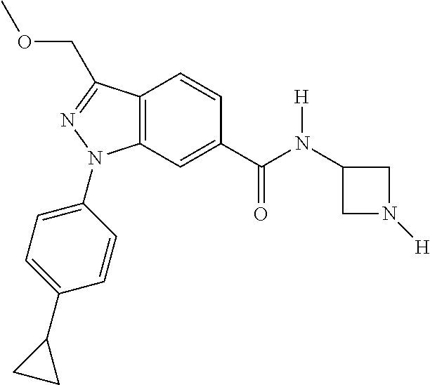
C1(C(N(C2CN([H])C2)[H])=O)=CC2=C(C=C1)C(COC)=NN2C1=CC=C(C2CC2)C=C1
